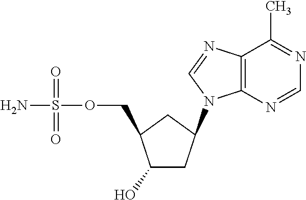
C1(O)CC(N2C3=C(N=C2)C(C)=NC=N3)CC1COS(N)(=O)=O
